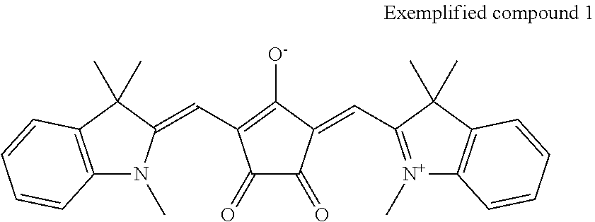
C1(=O)C(=O)C(=CC2=[N+](C)C3=C(C2(C)C)C=CC=C3)C([O-])=C1C=C1N(C)C2=C(C1(C)C)C=CC=C2
